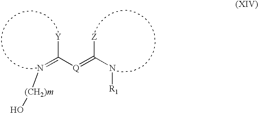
C(=N[(CH2)m]O)([Q]=C(N[R1])[Z])[Y]
